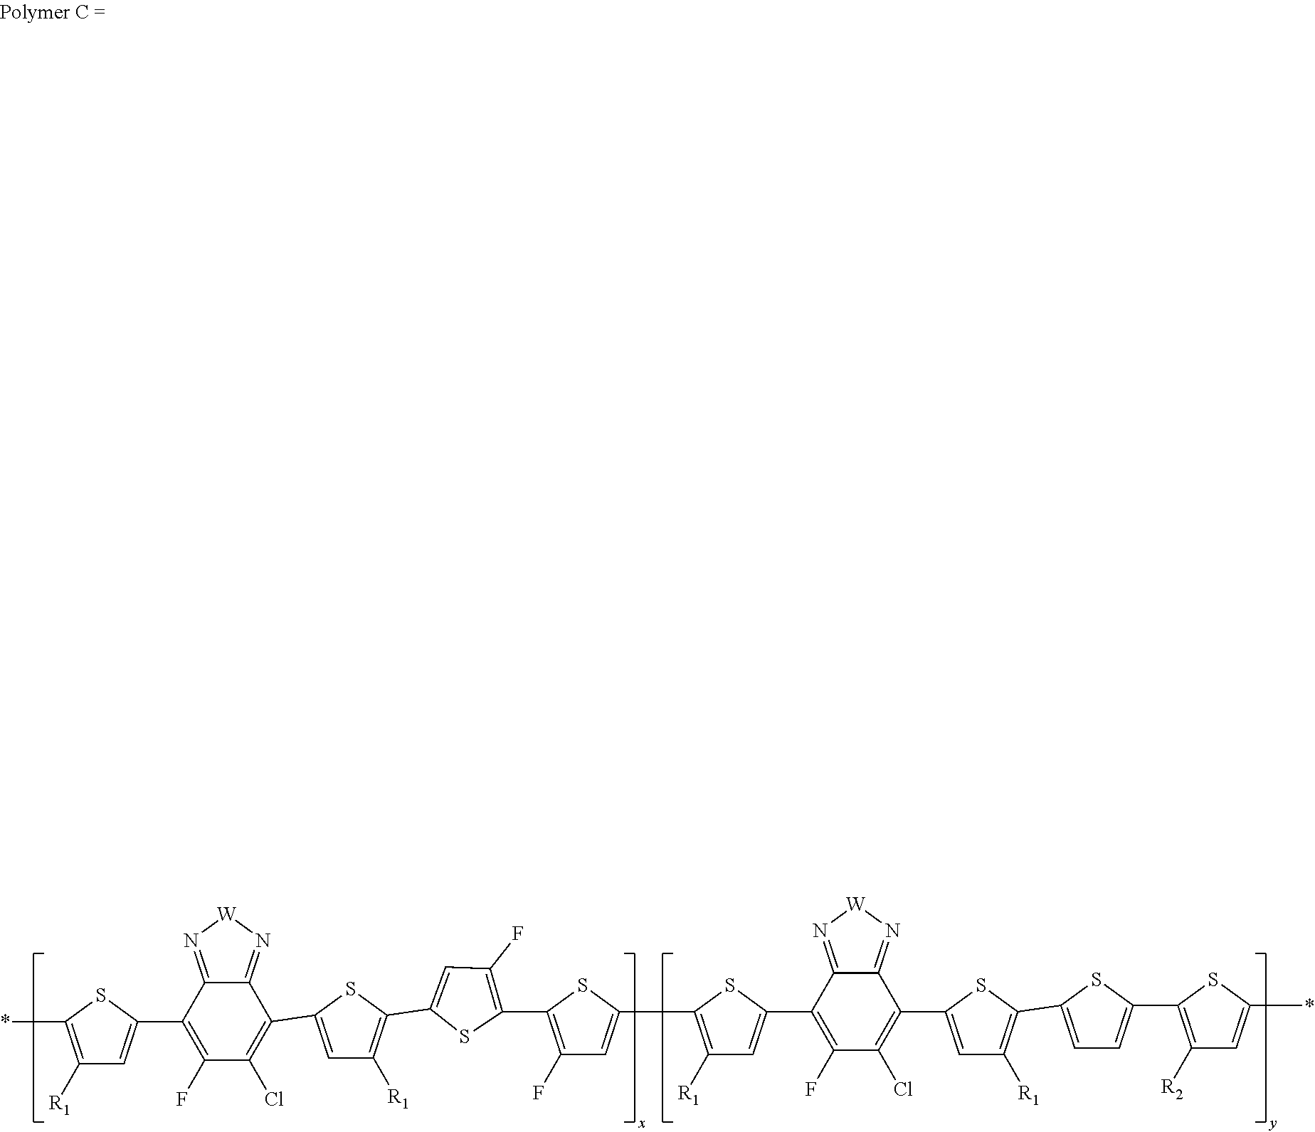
C1(Cl)=C(C2=CC([R1])=C(C3=CC(F)=C(C4=C(F)C=C(C5=C([R1])C=C(C6=C(F)C(Cl)=C(C7=CC([R1])=C(C8=CC=C(C9=C([R2])C=C(*)S9)S8)S7)C7=N[W]N=C76)S5)S4)S3)S2)C2=N[W]N=C2C(C2=CC([R1])=C(*)S2)=C1F
